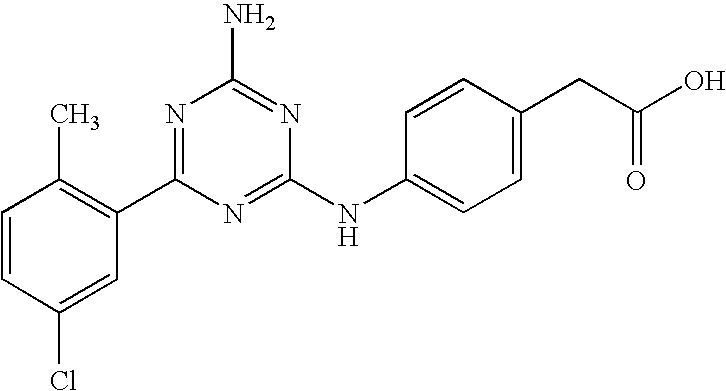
C1=CC(Cl)=CC(C2=NC(N)=NC(NC3=CC=C(CC(O)=O)C=C3)=N2)=C1C
